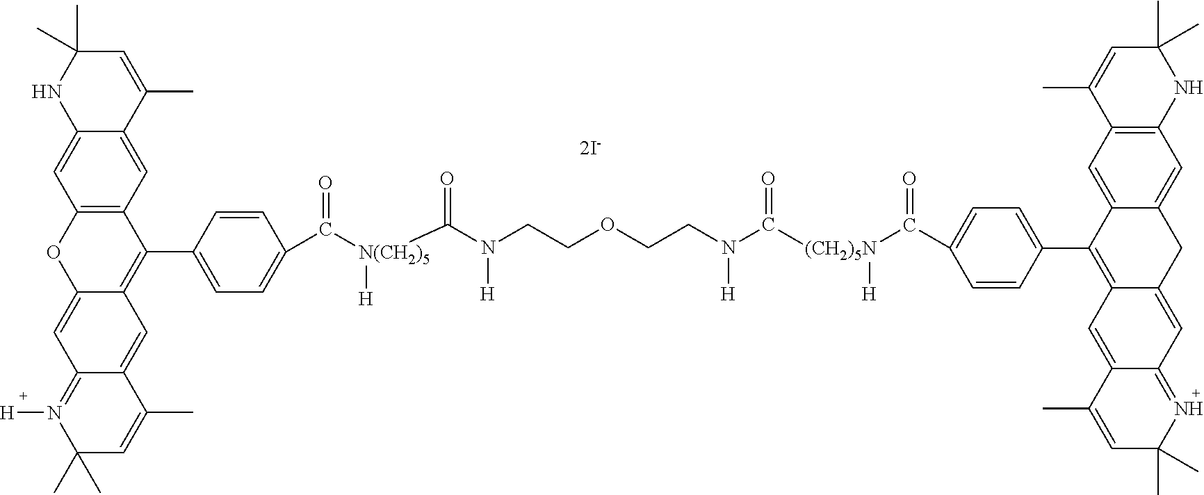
C12=CC3=C(C=C1C(C)=CC(C)(C)N2)C(C1=CC=C(C([N(CH2)5](C(N(CCOCCN([H])C([(CH2)5N](C(C2=CC=C(C4=C5C(=CC6=NC(C)(C)C=C(C)C6=C5)CC5=CC6=C(C=C45)C(C)=CC(C)(C)N6)C=C2)=O)[H])=O)[H])=O)[H])=O)C=C1)=C1C(=CC2=N([H])C(C)(C)C=C(C)C2=C1)O3
